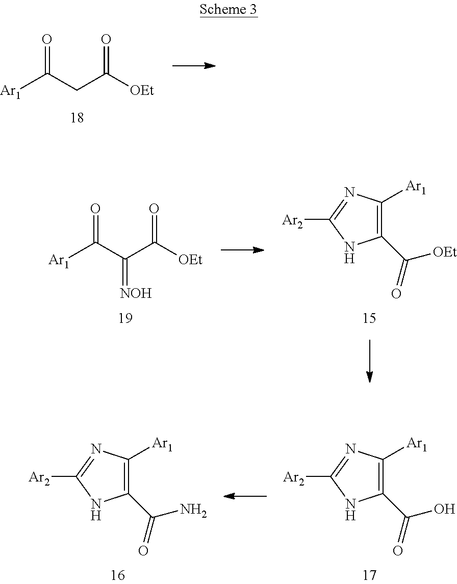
[Ar1]C(CC([OEt])=O)=O.C1(C(=O)[OEt])=C([Ar1])N=C([Ar2])N1.[Ar1]C(=O)C(=[NOH])C(=O)[OEt].C1(C(=O)N)=C([Ar1])N=C([Ar2])N1.C1(C(=O)O)=C([Ar1])N=C([Ar2])N1
